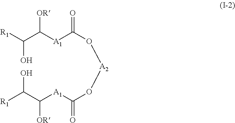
[R1]C(C([A1]C(O[A2]OC([A1]C(C([R1])O)[OR])=O)=O)[OR])O
